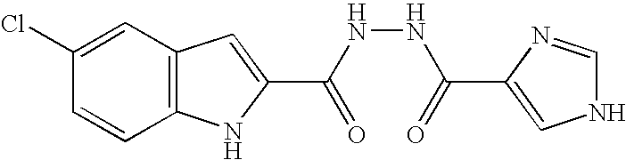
C12=C(C=C(Cl)C=C1)C=C(C(NNC(=O)C1=CNC=N1)=O)N2
